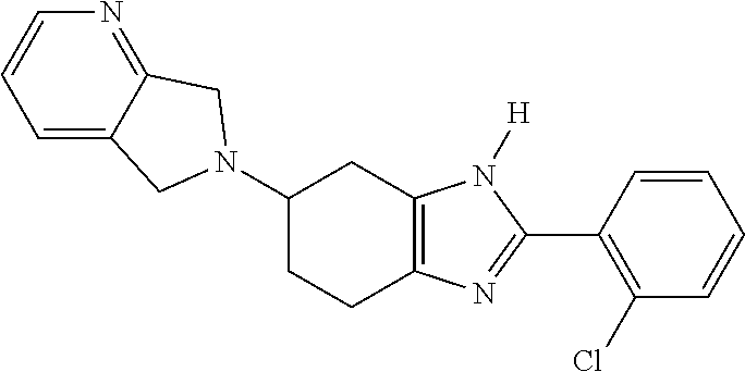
C1(N2CC3=CC=CN=C3C2)CCC2=C(C1)N([H])C(C1=C(Cl)C=CC=C1)=N2
